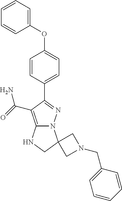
C1(OC2=CC=C(C3=NN4C(=C3C(N)=O)NCC43CN(CC4=CC=CC=C4)C3)C=C2)=CC=CC=C1
